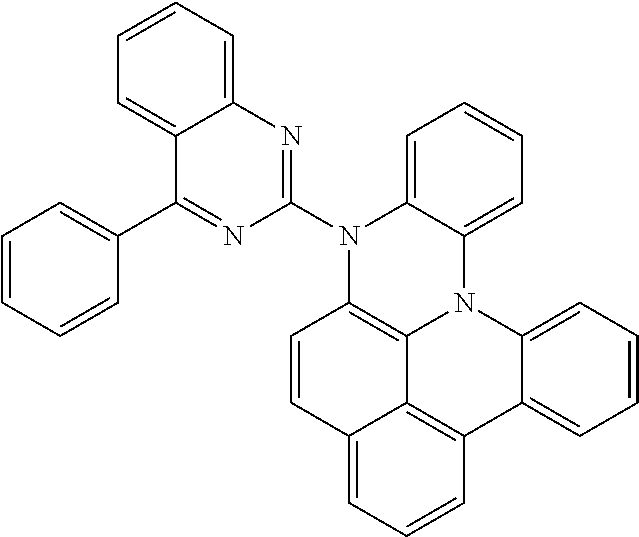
C1=CC=C2C(=C1)N(C1=NC3=CC=CC=C3C(C3=CC=CC=C3)=N1)C1=C3N2C2=CC=CC=C2C2=C3C(=CC=C2)C=C1
